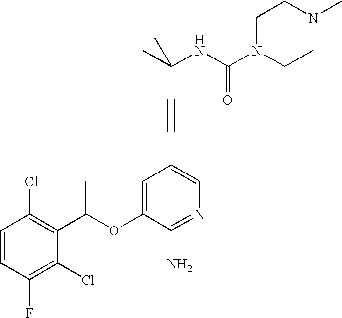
C1=CC(Cl)=C(C(OC2=CC(C#CC(NC(N3CCN(C)CC3)=O)(C)C)=CN=C2N)C)C(Cl)=C1F
